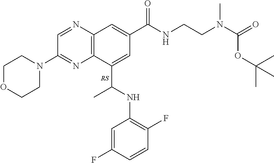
N1=CC(N2CCOCC2)=NC2=C1C=C(C(=O)NCCN(C)C(=O)OC(C)(C)C)C=C2C(C)NC1=C(F)C=CC(F)=C1.[RS]
